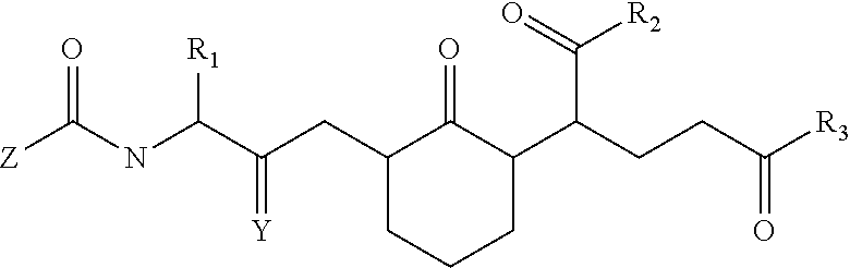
C1(CC(C(NC([Z])=O)[R1])=[Y])CCCC(C(CCC([R3])=O)C([R2])=O)C1=O
